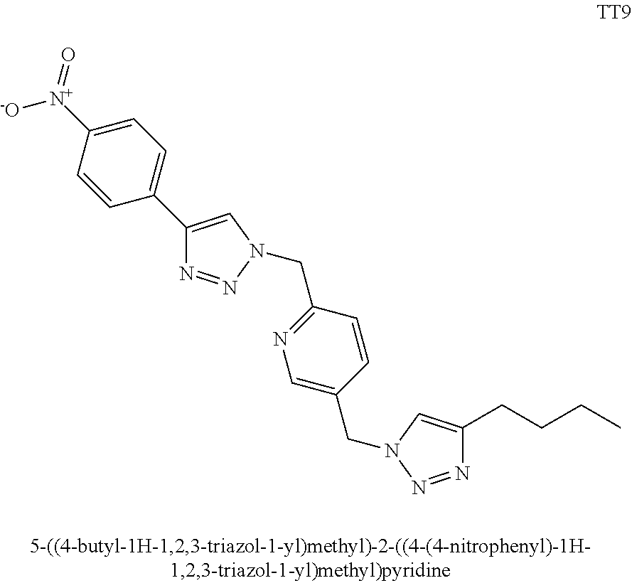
C1=C([N+](=O)[-O])C=CC(C2=CN(CC3=NC=C(CN4C=C(CCCC)N=N4)C=C3)N=N2)=C1
